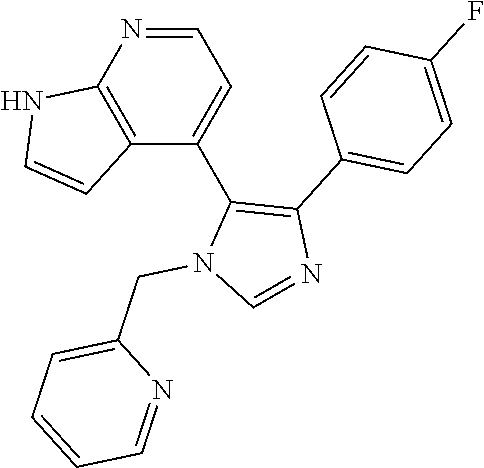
N1=CC=C(C2=C(C3=CC=C(F)C=C3)N=CN2CC2=CC=CC=N2)C2=C1NC=C2
